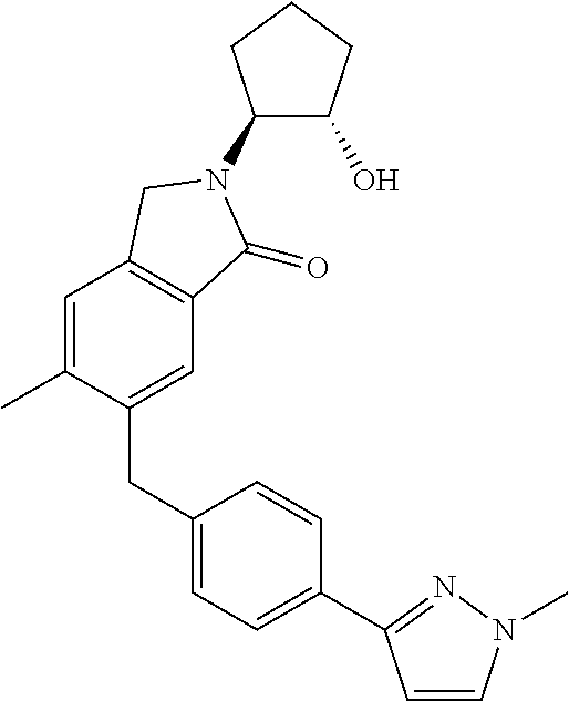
C1(N2C(=O)C3=C(C=C(C)C(CC4=CC=C(C5=NN(C)C=C5)C=C4)=C3)C2)C(O)CCC1
